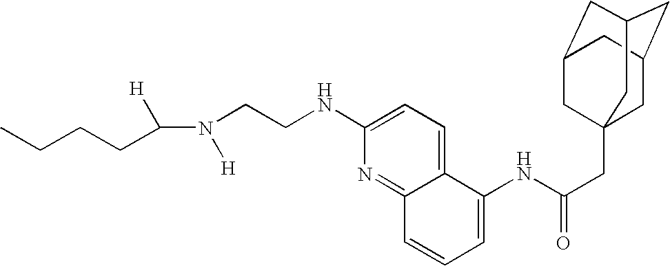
C(N([H])CCNC1=CC=C2C(=N1)C=CC=C2NC(CC12CC3CC(CC(C1)C3)C2)=O)([H])CCCC
